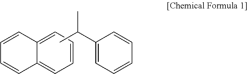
C1=C2C(=CC=C1)C=CC=C2.C1(C(C)C)=CC=CC=C1
